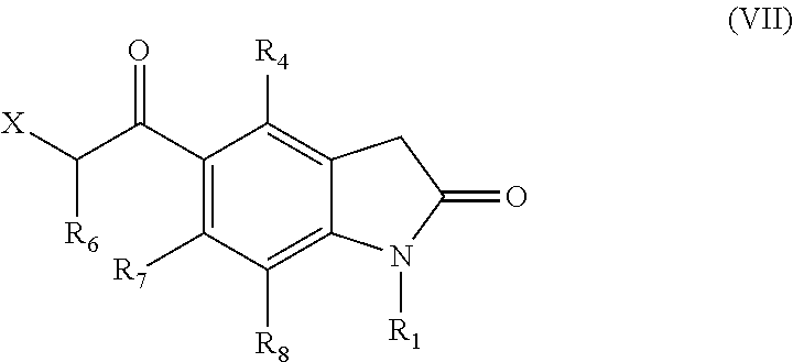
C(C1=C([R7])C([R8])=C2C(=C1[R4])CC(=O)N2[R1])(C([R6])[X])=O
